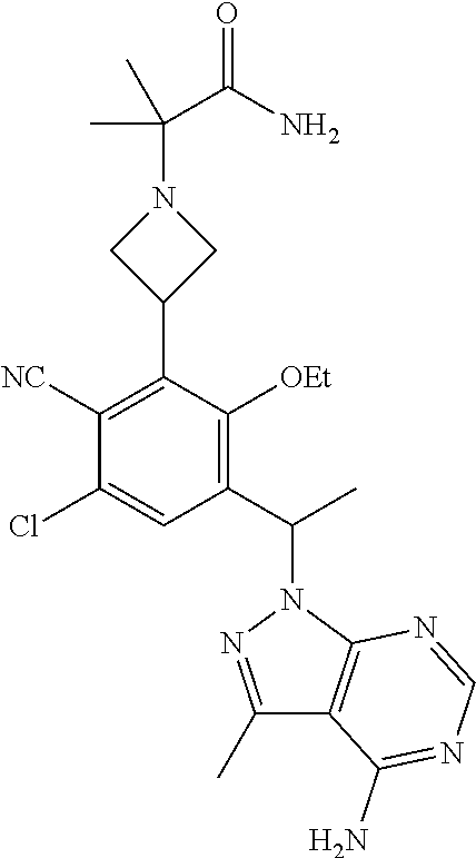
C1(C(C)N2N=C(C)C3=C2N=CN=C3N)=C([OEt])C(C2CN(C(C(N)=O)(C)C)C2)=C([NC])C(Cl)=C1
